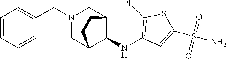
C1=CC=CC(CN2CC3C(NC4=C(Cl)SC(S(N)(=O)=O)=C4)C(C2)CC3)=C1
